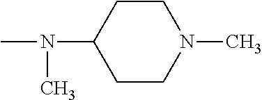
N(C1CCN(C)CC1)(C)C
